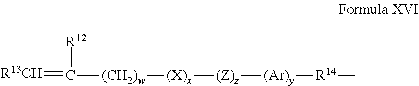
[R13CH]=C([R12])[(CH2)w][(X)x][(Z)z][(Ar)y][R14]C
